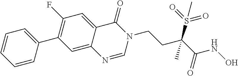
C1=CC(C2=C(F)C=C3C(=C2)N=CN(CCC(S(=O)(=O)C)(C(NO)=O)C)C3=O)=CC=C1
